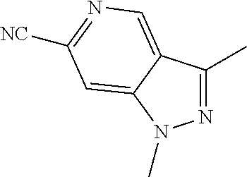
N1=C(C)C2=CN=C([NC])C=C2N1C
